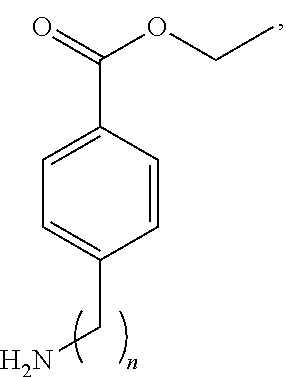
O=C(OCC)C1=CC=C(CN)C=C1
